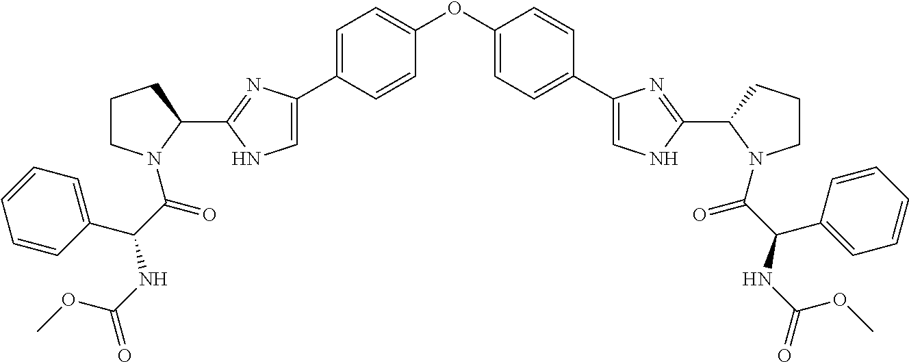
C1=C(C2=CNC(C3CCCN3C(C(NC(=O)OC)C3=CC=CC=C3)=O)=N2)C=CC(OC2=CC=C(C3=CNC(C4N(C(C(NC(=O)OC)C5=CC=CC=C5)=O)CCC4)=N3)C=C2)=C1
